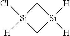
[Si]1(Cl)([H])C[Si]([H])([H])C1
